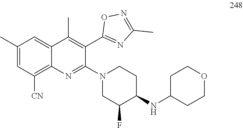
C12=CC(C)=CC([CN])=C1N=C(N1CC(F)C(NC3CCOCC3)CC1)C(C1=NC(C)=NO1)=C2C
